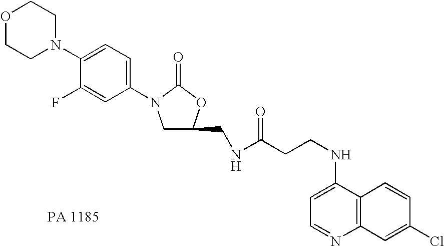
C1(NCCC(=O)NCC2CN(C3=CC=C(N4CCOCC4)C(F)=C3)C(=O)O2)=CC=NC2=C1C=CC(Cl)=C2
